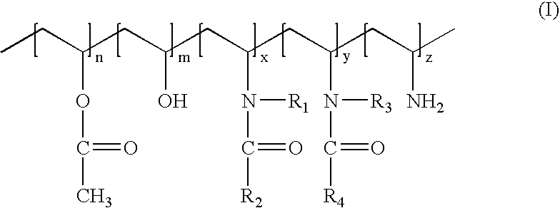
CCC(CC(CC(CC(CC(C)N)N([R3])C(=O)[R4])N([R1])C(=O)[R2])O)OC(=O)C
